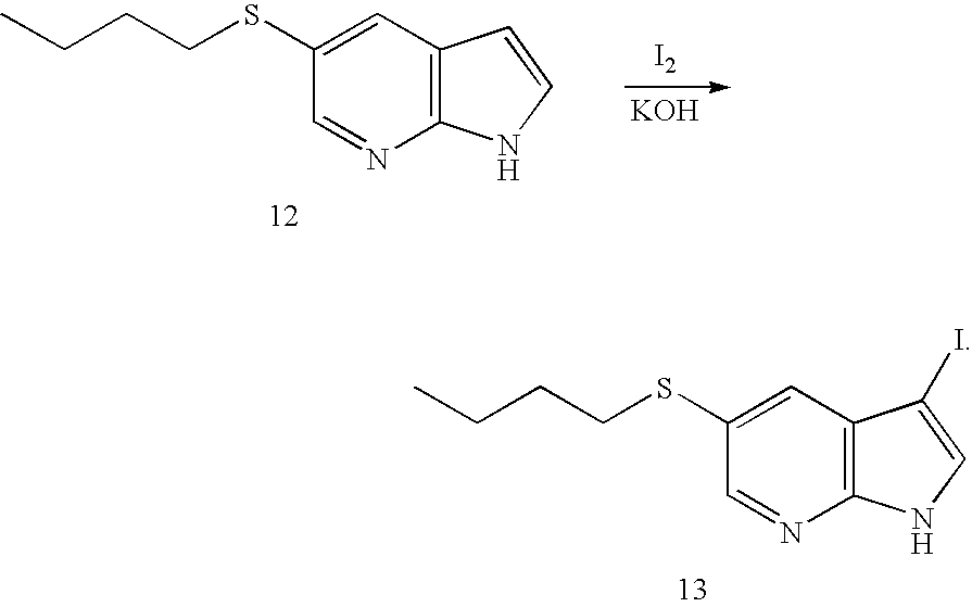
C1(SCCCC)=CC2=C(N=C1)NC=C2I.C1(SCCCC)=CC2=C(N=C1)NC=C2.[I2].[KOH]
